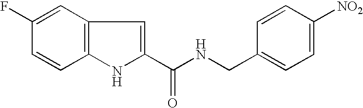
C12=C(C=C(F)C=C1)C=C(C(NCC1=CC=C([NO2])C=C1)=O)N2
